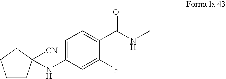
C1=C(NC2([CN])CCCC2)C=C(F)C(C(NC)=O)=C1
